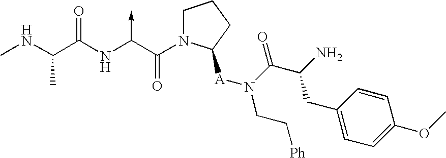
C(NC)(C(NC(C(N1CCCC1[A]N(CC[Ph])C(C(N)CC1=CC=C(OC)C=C1)=O)=O)->C)=O)C
